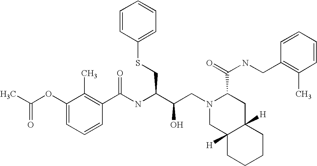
N(C(C(CN1CC2([H])C([H])(CC1C(NCC1=C(C)C=CC=C1)=O)CCCC2)O)CSC1=CC=CC=C1)C(C1=C(C)C(OC(C)=O)=CC=C1)=O
